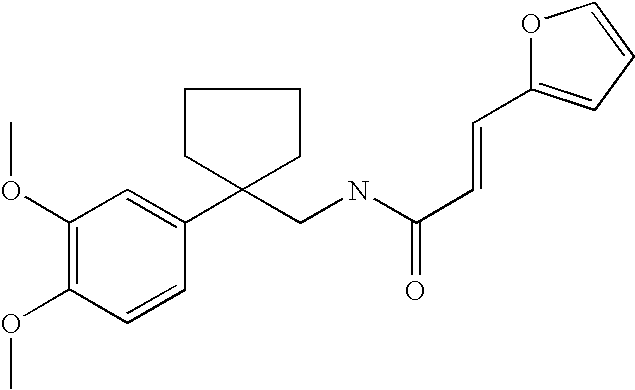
C1(OC)=C(OC)C=CC(C2(CNC(C=CC3=CC=CO3)=O)CCCC2)=C1
